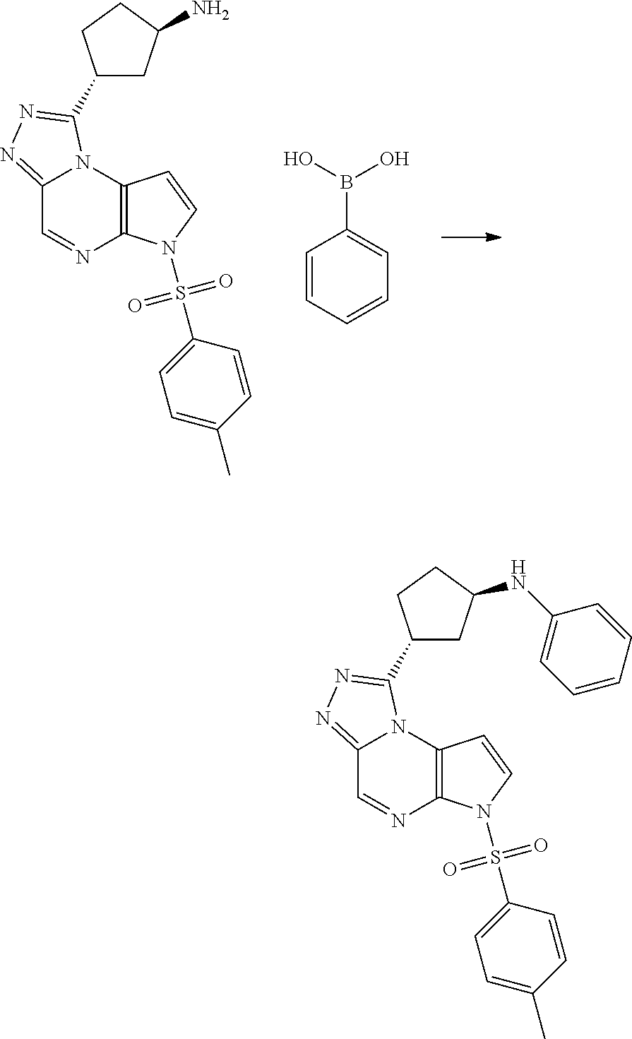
C12=NN=C(C3CC(N)CC3)N1C1=C(N=C2)N(S(C2=CC=C(C)C=C2)(=O)=O)C=C1.C1=CC=CC=C1B(O)O.C12=NN=C(C3CC(NC4=CC=CC=C4)CC3)N1C1=C(N=C2)N(S(C2=CC=C(C)C=C2)(=O)=O)C=C1
